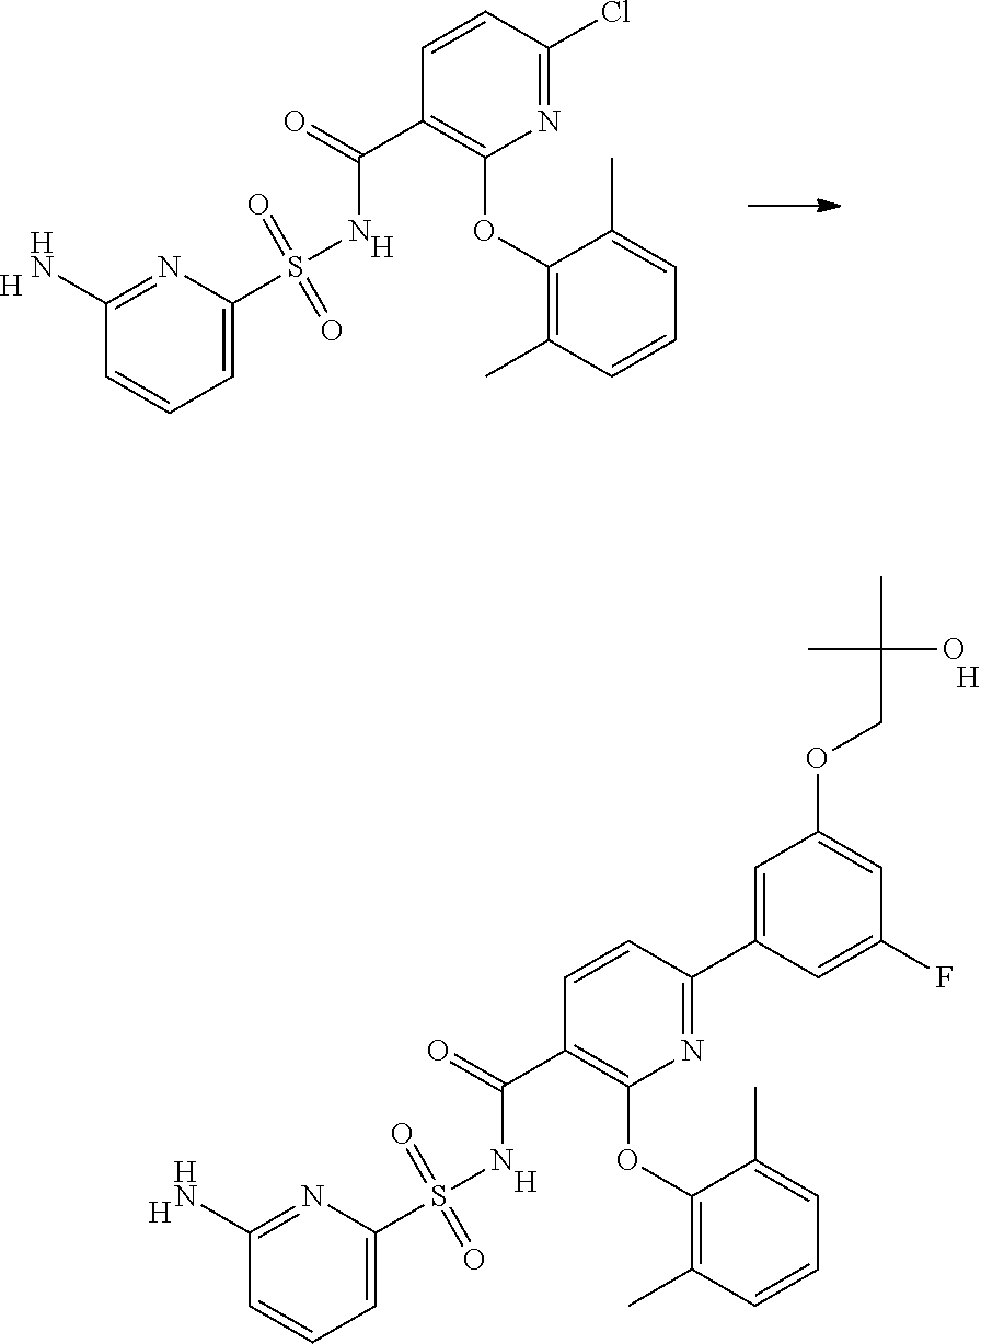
C1(C)=C(OC2=C(C(=O)NS(=O)(=O)C3=CC=CC(N)=N3)C=CC(Cl)=N2)C(C)=CC=C1.[H].[H].C1=C(C)C(OC2=C(C(NS(=O)(=O)C3=CC=CC(N)=N3)=O)C=CC(C3=CC(OCC(C)(C)O)=CC(F)=C3)=N2)=C(C)C=C1.[H].[H].[H]
